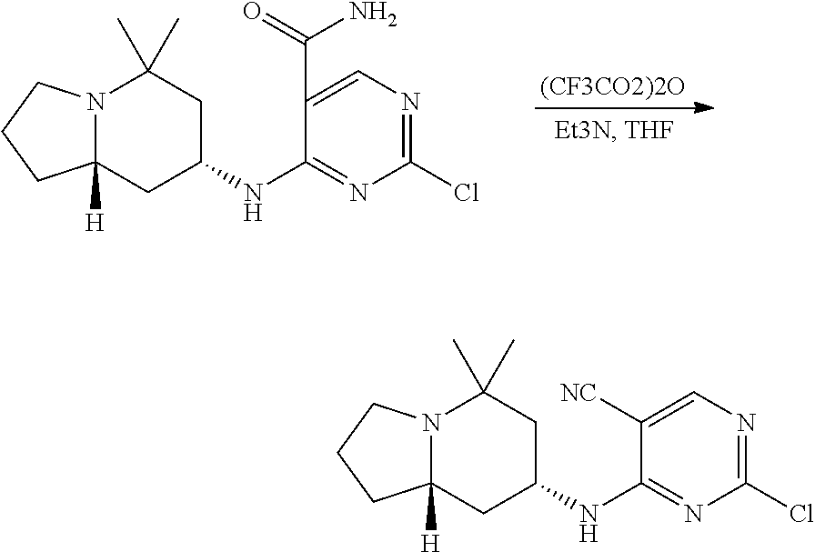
C12([H])N(CCC1)C(C)(C)CC(NC1=NC(Cl)=NC=C1C(=O)N)C2.[(CF3CO2)2O].C12([H])N(CCC1)C(C)(C)CC(NC1=NC(Cl)=NC=C1[NC])C2
